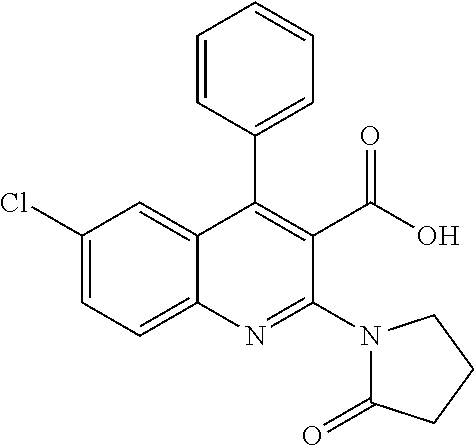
C1(Cl)=CC=C2C(=C1)C(C1=CC=CC=C1)=C(C(O)=O)C(N1C(=O)CCC1)=N2
